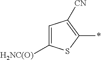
C1=C([H2NC(O)])SC(*)=C1[CN]
